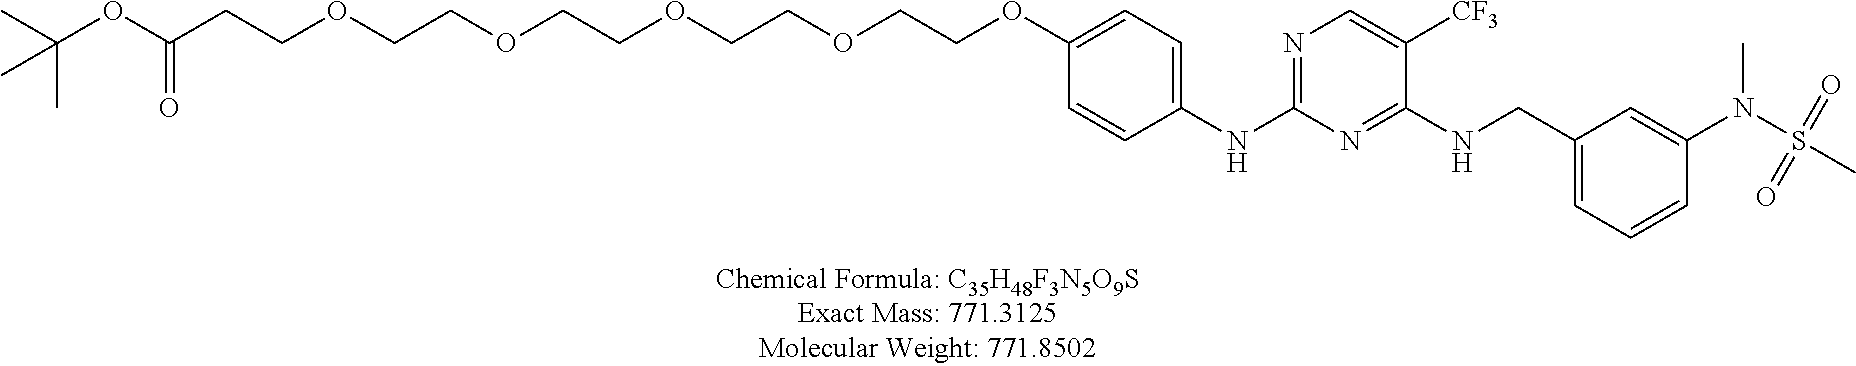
C1(NC2=NC=C([CF3])C(NCC3=CC=CC(N(S(C)(=O)=O)C)=C3)=N2)=CC=C(OCCOCCOCCOCCOCCC(OC(C)(C)C)=O)C=C1
